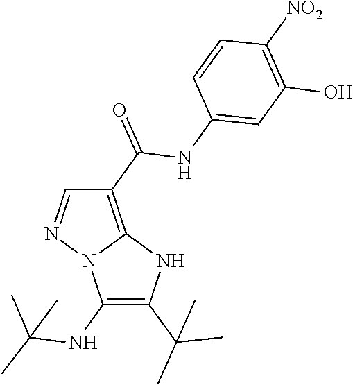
C1(C(=O)NC2=CC(O)=C([NO2])C=C2)=C2N(N=C1)C(NC(C)(C)C)=C(C(C)(C)C)N2
